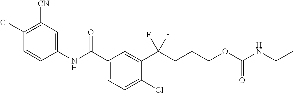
C1(NC(C2=CC=C(Cl)C(C(CCCOC(NCC)=O)(F)F)=C2)=O)=CC([CN])=C(Cl)C=C1
